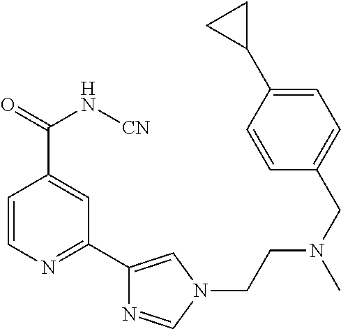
C1=CN=C(C2=CN(CCN(CC3=CC=C(C4CC4)C=C3)C)C=N2)C=C1C(=O)N[CN]
